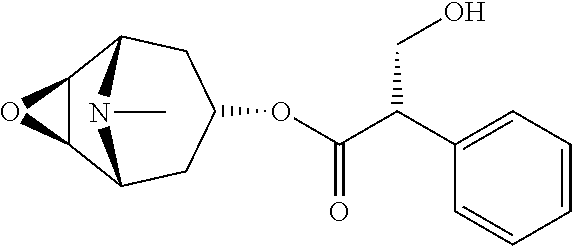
C1=CC=C(C(C(OC2CC3C4C(C(C2)N3C)O4)=O)CO)C=C1
